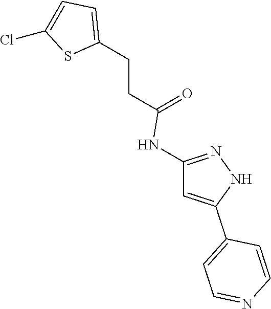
C(CC(=O)NC1=NNC(C2=CC=NC=C2)=C1)C1=CC=C(Cl)S1
